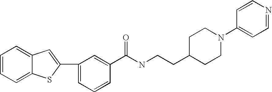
O=C(NCCC1CCN(C2=CC=NC=C2)CC1)C1=CC(C2=CC3=CC=CC=C3S2)=CC=C1
